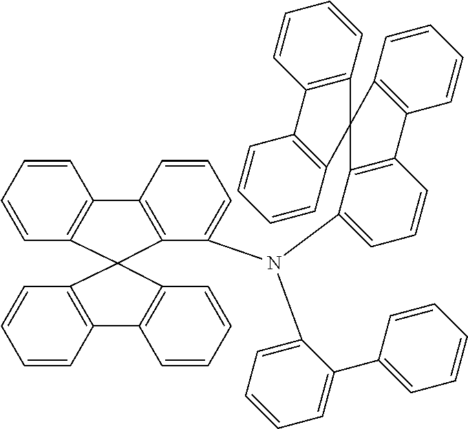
C1=CC2=C(C=C1)C1(C3=C2C=CC=C3)C2=C(C=CC=C2)C2=C1C(N(C1=CC=CC3=C1C1(C4=C3C=CC=C4)C3=C(C=CC=C3)C3=C1C=CC=C3)C1=CC=CC=C1C1=CC=CC=C1)=CC=C2
